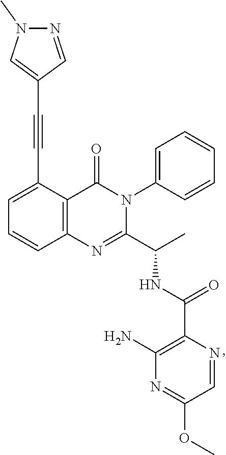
C1=C(C#CC2=CN(C)N=C2)C2=C(C=C1)N=C(C(C)NC(=O)C1=C(N)N=C(OC)C=N1)N(C1=CC=CC=C1)C2=O
